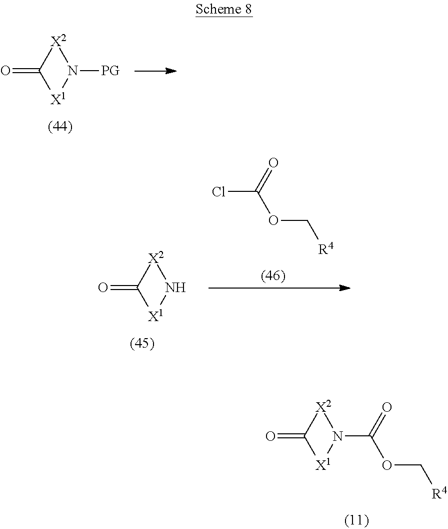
O=C1[X2]N(C(OC[R4])=O)[X1]1.O=C1[X2]N([PG])[X1]1.O=C1[X2]N[X1]1.ClC(OC[R4])=O
